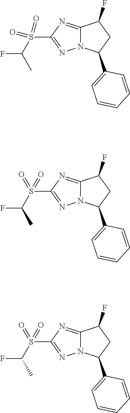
C12=NC(S(C(F)C)(=O)=O)=NN1C(C1=CC=CC=C1)CC2F.C12=NC(S(C(F)C)(=O)=O)=NN1C(C1=CC=CC=C1)CC2F.C12=NC(S(C(F)C)(=O)=O)=NN1C(C1=CC=CC=C1)CC2F
